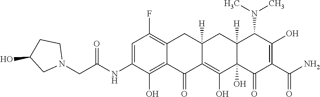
C1=C(NC(CN2CCC(O)C2)=O)C(O)=C2C(=C1F)CC1([H])C(=C(O)C3(O)C([H])(C1)C(N(C)C)C(O)=C(C(N)=O)C3=O)C2=O
